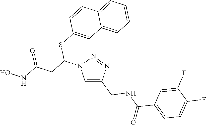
N1=NC(CNC(C2=CC=C(F)C(F)=C2)=O)=CN1C(CC(NO)=O)SC1=CC2=CC=CC=C2C=C1
